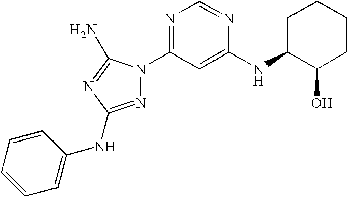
N1=C(NC2=CC=CC=C2)N=C(N)N1C1=NC=NC(NC2C(O)CCCC2)=C1
